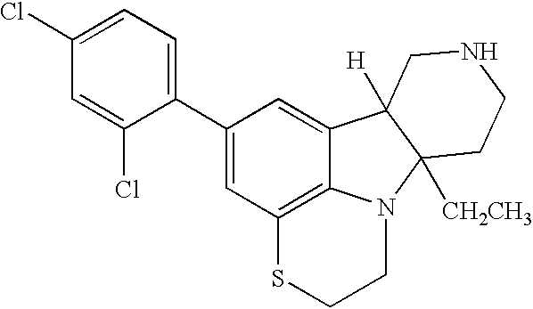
C1=C(Cl)C=C(Cl)C(C2=CC3=C4C(=C2)C2([H])C([CH2CH3])(N4CCS3)CCNC2)=C1
